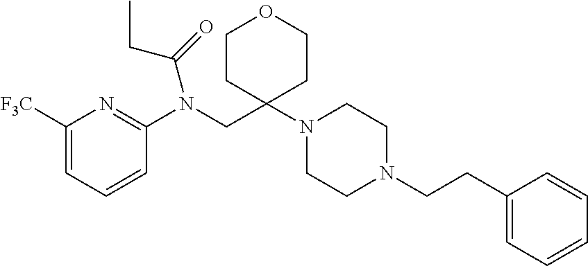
C1([F3C])=CC=CC(N(CC2(N3CCN(CCC4=CC=CC=C4)CC3)CCOCC2)C(=O)CC)=N1
